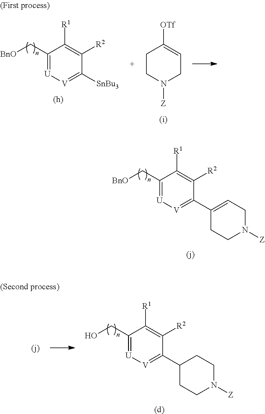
C1(C[BnO])=[U][V]=C(C2=CCN([Z])CC2)C([R2])=C1[R1].[(j)].C1(C[BnO])=[U][V]=C([SnBu3])C([R2])=C1[R1].[(h)].C1CN([Z])CC=C1[OTf].[(i)].C1(CO)=[U][V]=C(C2CCN([Z])CC2)C([R2])=C1[R1].[(d)].[(j)]
